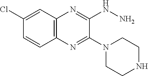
C1=CC2=C(C=C1Cl)N=C(NN)C(N1CCNCC1)=N2
